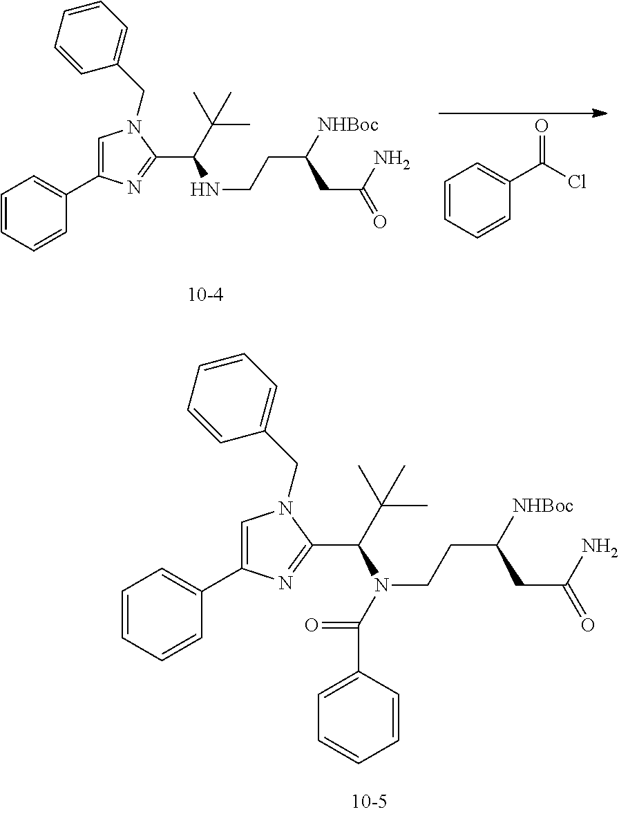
C1=CC=CC(C2=CN(CC3=CC=CC=C3)C(C(C(C)(C)C)NCCC(CC(N)=O)[NHBoc])=N2)=C1.C1=CC=CC(C(Cl)=O)=C1.C1=CC=CC(C2=CN(CC3=CC=CC=C3)C(C(C(C)(C)C)N(CCC(CC(N)=O)[NHBoc])C(=O)C3=CC=CC=C3)=N2)=C1
